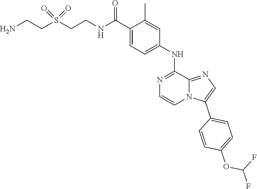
C(CNC(C1=CC=C(NC2=NC=CN3C2=NC=C3C2=CC=C(OC(F)F)C=C2)C=C1C)=O)S(CCN)(=O)=O
